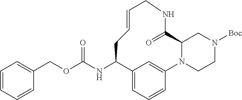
N(C1C2=CC=CC(=C2)N2C(C(=O)NCC=CC1)CN([Boc])CC2)C(OCC1=CC=CC=C1)=O
